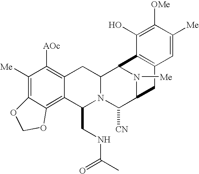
C1([Me])=C2C(=C3C(=C1[AOc])CC1N(C3CNC(C)=O)C([CN])C3N([Me])C1C1=C(C3)C=C([Me])C([OMe])=C1O)OCO2
